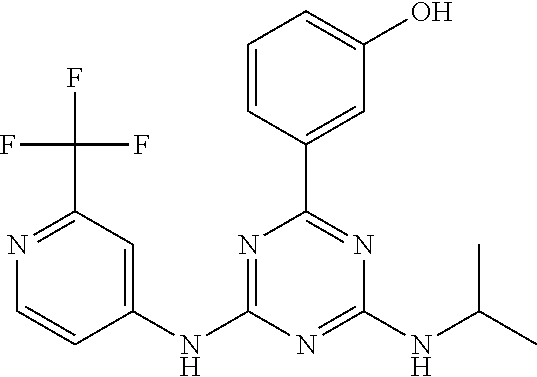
C1=CC(C2=NC(NC(C)C)=NC(NC3=CC(C(F)(F)F)=NC=C3)=N2)=CC(O)=C1
